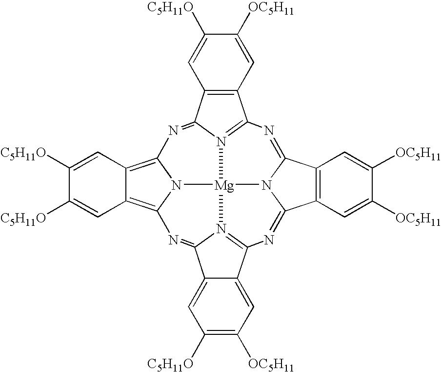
C12=C(C=C([OC5H11])C([C5H11O])=C1)C1=N3C2=NC2=C4C(=C5N2[Mg]32N3C(=NC6=N2C(=N5)C2=CC([C5H11O])=C([OC5H11])C=C26)C2=C(C=C([OC5H11])C([OC5H11])=C2)C3=N1)C=C([C5H11O])C([C5H11O])=C4
